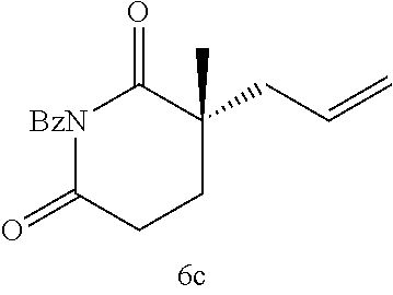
[BzN]1C(=O)CCC(C)(CC=C)C1=O
